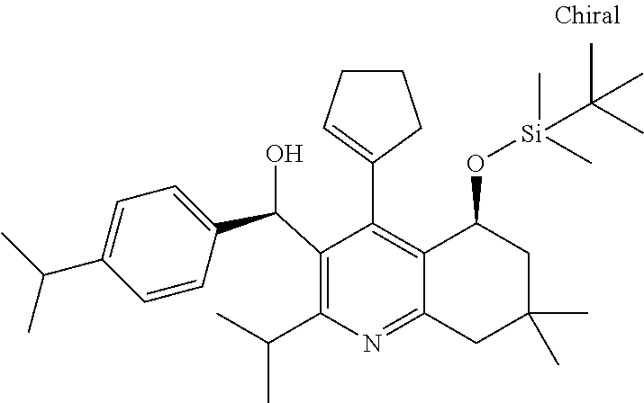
C1(C(C2=CC=C(C(C)C)C=C2)O)=C(C(C)C)N=C2C(=C1C1=CCCC1)C(O[Si](C(C)(C)C)(C)C)CC(C)(C)C2
